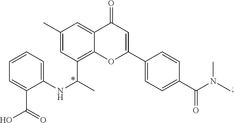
C12=CC(C)=CC(C(NC3=CC=CC=C3C(=O)O)C)=C1OC(C1=CC=C(C(N(C)C)=O)C=C1)=CC2=O
